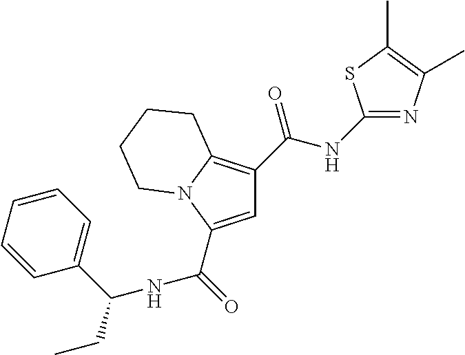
C1=C(C(=O)[NH]C(CC)C2=CC=CC=C2)N2C(=C1C(NC1=NC(C)=C(C)S1)=O)CCCC2
